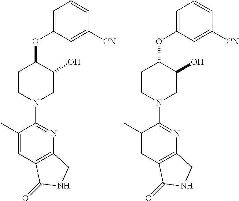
C1(C)=CC2=C(N=C1N1CC(O)C(OC3=CC=CC([CN])=C3)CC1)CNC2=O.C1(C)=CC2=C(N=C1N1CC(O)C(OC3=CC=CC([CN])=C3)CC1)CNC2=O
